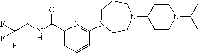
C1N(C2=NC(C(NCC(F)(F)F)=O)=CC=C2)CCN(C2CCN(C(C)C)CC2)CC1
